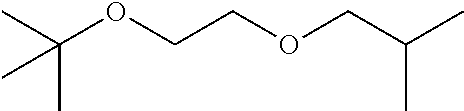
CC(COCCOC(C)(C)C)C
